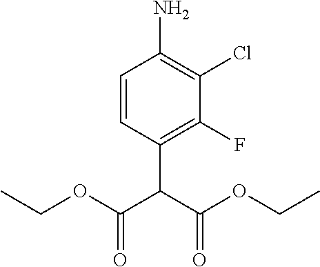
C1=CC(C(C(OCC)=O)C(OCC)=O)=C(F)C(Cl)=C1N
